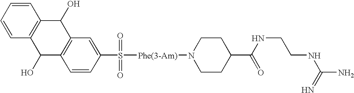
C1=CC=CC2=C1C(O)C1=C(C2O)C=CC(S([Phe(3-Am)]N2CCC(C(NCCNC(N)=N)=O)CC2)(=O)=O)=C1
